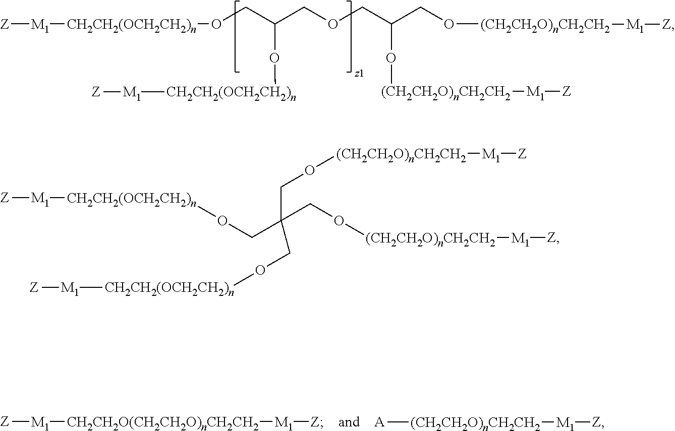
[Z][M1][CH2CH2(OCH2CH2)n]OCC(COCC(CO[(CH2CH2O)nCH2CH2][M1][Z])O[(CH2CH2O)nCH2CH2][M1][Z])O[CH2CH2(OCH2CH2)n][M1][Z].[Z][M1][CH2CH2O(CH2CH2O)nCH2CH2][M1][Z].[A][(CH2CH2O)nCH2CH2][M1][Z].[Z][M1][CH2CH2(OCH2CH2)n]OCC(CO[(CH2CH2O)nCH2CH2][M1][Z])(CO[(CH2CH2O)nCH2CH2][M1][Z])CO[CH2CH2(OCH2CH2)n][M1][Z]
